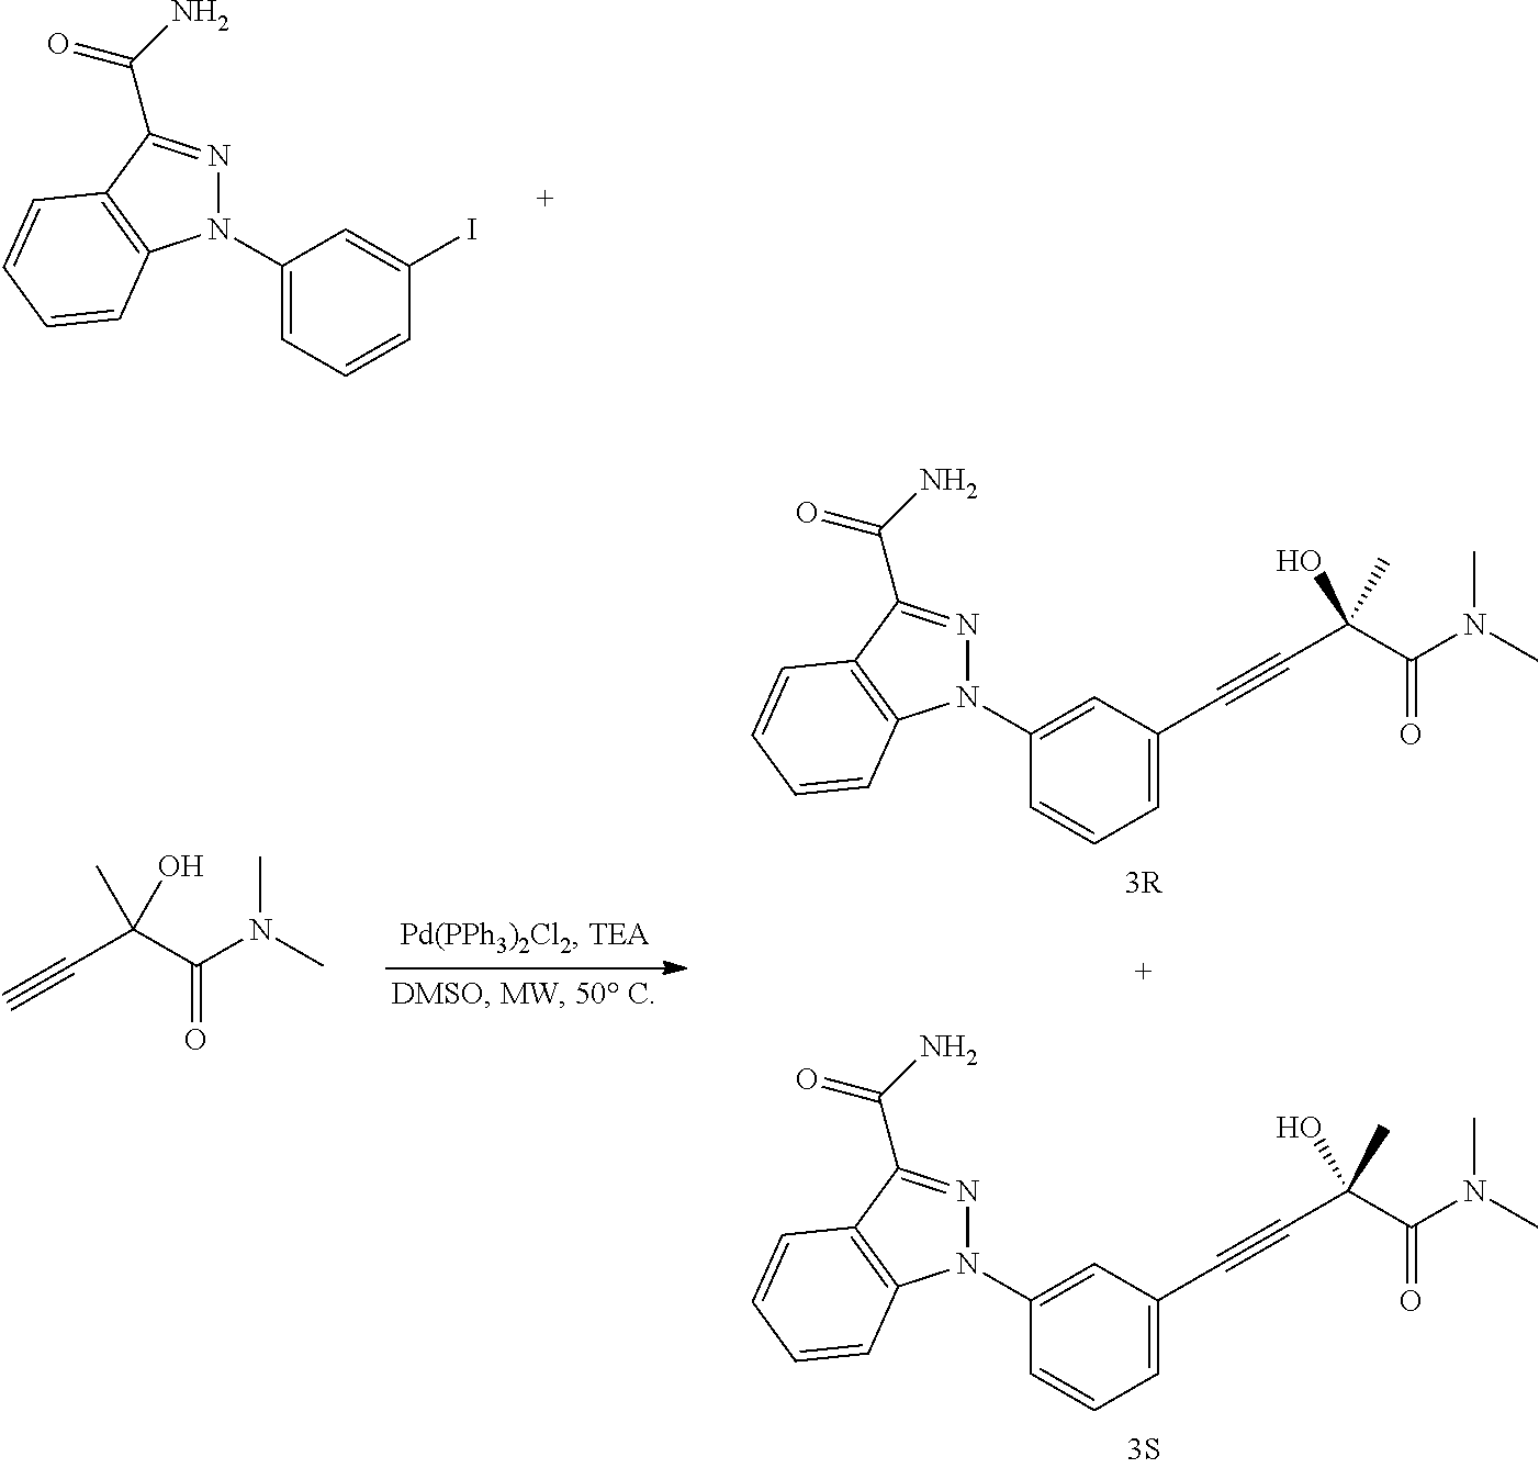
C1(N2N=C(C(N)=O)C3=C2C=CC=C3)=CC=CC(I)=C1.C(C(C(N(C)C)=O)(O)C)#C.C1(N2N=C(C(N)=O)C3=C2C=CC=C3)=CC(C#CC(C(N(C)C)=O)(C)O)=CC=C1.C1(N2N=C(C(N)=O)C3=C2C=CC=C3)=CC(C#CC(C(N(C)C)=O)(C)O)=CC=C1
